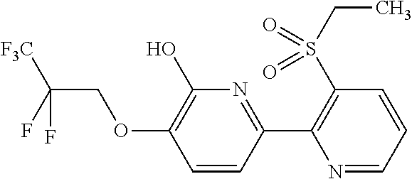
C1=CC(C2=C(S(CC)(=O)=O)C=CC=N2)=NC(O)=C1OCC(F)([F3C])F
